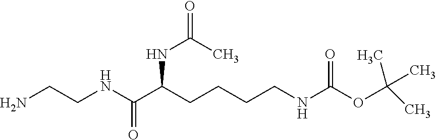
NCCNC(C(CCCCNC(OC(C)(C)C)=O)NC(=O)C)=O
